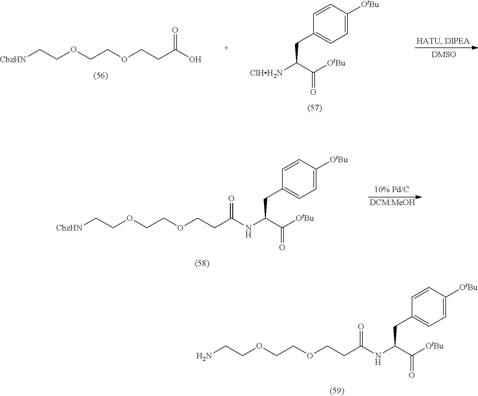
O=C(O)CCOCCOCC[CbzHN].C1=C([OtBu])C=CC(CC([ClHH2N])C([OtBu])=O)=C1.[DCM:MeOH].C1=C([OtBu])C=CC(CC(NC(CCOCCOCC[CbzHN])=O)C([OtBu])=O)=C1.C1=C([OtBu])C=CC(CC(NC(CCOCCOCCN)=O)C([OtBu])=O)=C1
